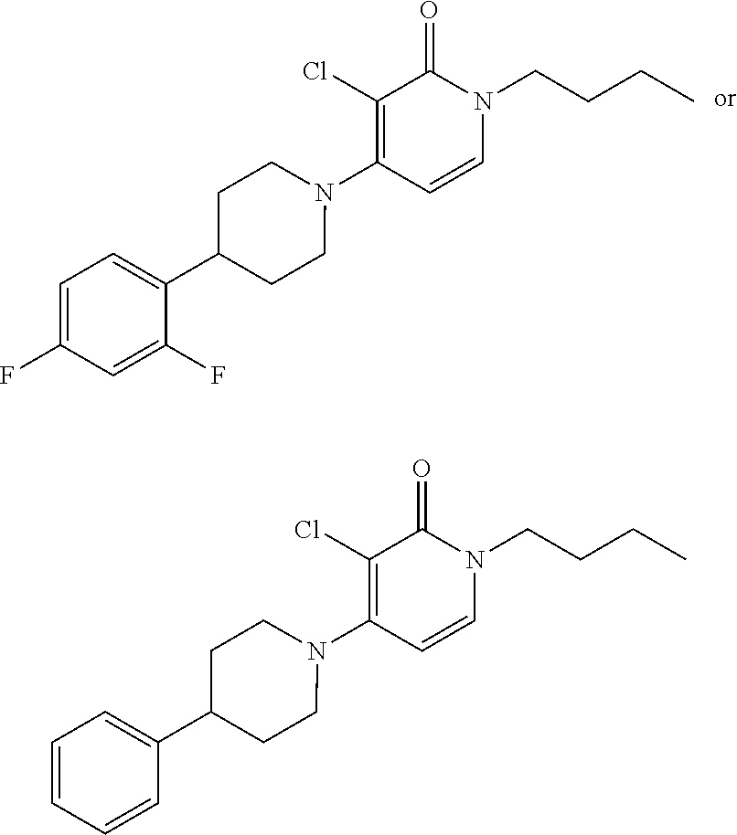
C1(Cl)=C(N2CCC(C3=CC=C(F)C=C3F)CC2)C=CN(CCCC)C1=O.C1(Cl)=C(N2CCC(C3=CC=CC=C3)CC2)C=CN(CCCC)C1=O
